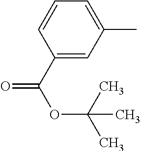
C1=C(C)C=C(C(=O)OC(C)(C)C)C=C1
